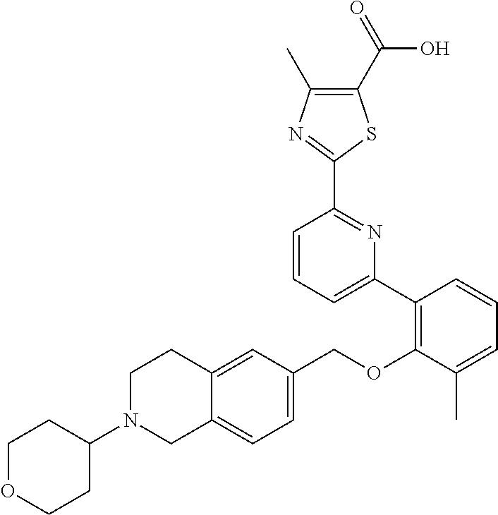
C1N(C2CCOCC2)CC2=CC=C(COC3=C(C4=CC=CC(C5=NC(C)=C(C(=O)O)S5)=N4)C=CC=C3C)C=C2C1
